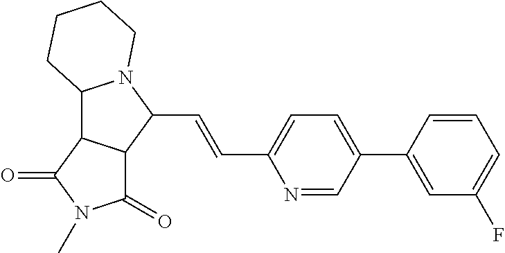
C1(C=CC2N3C(C4C2C(=O)N(C)C4=O)CCCC3)=CC=C(C2=CC(F)=CC=C2)C=N1
